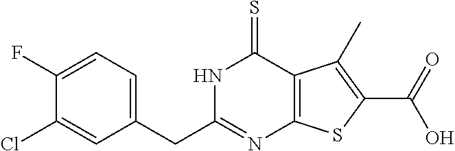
C1(F)=CC=C(CC2=NC3=C(C(=S)N2)C(C)=C(C(=O)O)S3)C=C1Cl
